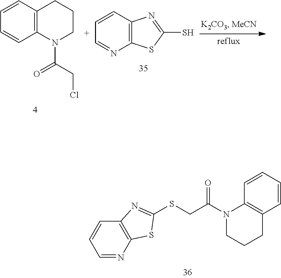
C1=CC2=C(N=C1)SC(SCC(N1CCCC3=C1C=CC=C3)=O)=N2.C1=CC2=C(N=C1)SC(S)=N2.C1=CC2=C(C=C1)N(C(CCl)=O)CCC2
